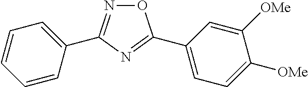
O1N=C(C2=CC=CC=C2)N=C1C1=CC=C([OMe])C([OMe])=C1
